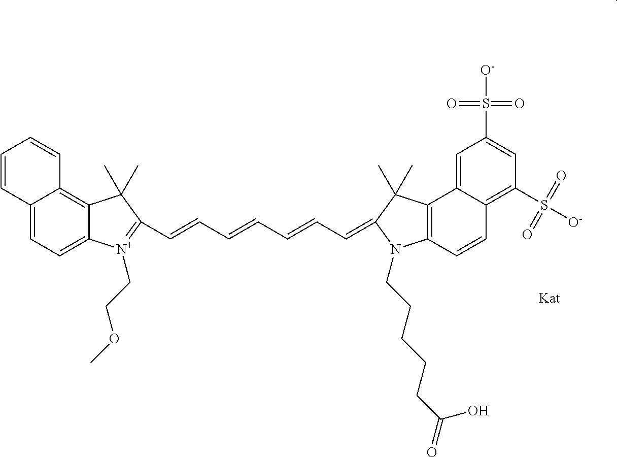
C12=CC=C3C(=C1C=CC=C2)C(C)(C)C(C=CC=CC=CC=C1C(C)(C)C2=C(N1CCCCCC(=O)O)C=CC1=C(S([O-])(=O)=O)C=C(S([O-])(=O)=O)C=C21)=[N+]3CCOC.[Kat]
